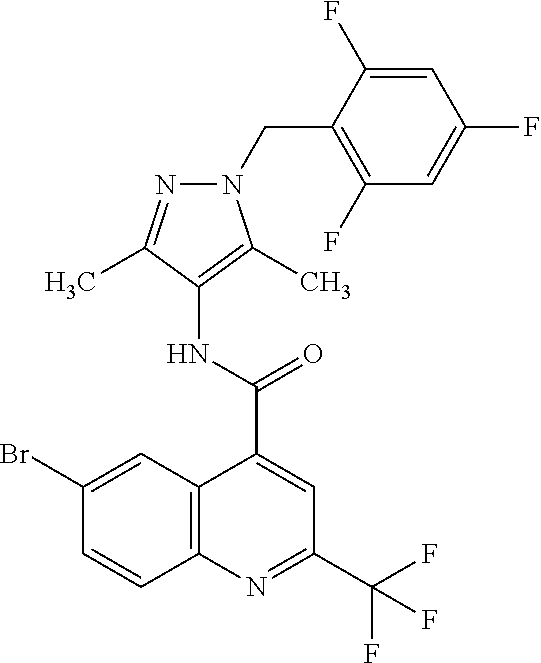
C12=C(N=C(C(F)(F)F)C=C1C(=O)NC1=C(C)N(CC3=C(F)C=C(F)C=C3F)N=C1C)C=CC(Br)=C2
